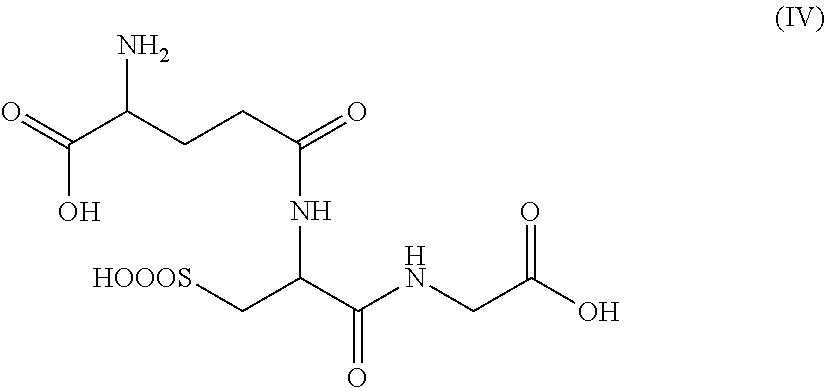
O=C(C(CCC(=O)NC(C[HOOOS])C(NCC(O)=O)=O)N)O
